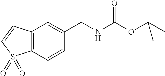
C12=C(C=CC(CNC(=O)OC(C)(C)C)=C1)S(=O)(=O)C=C2
